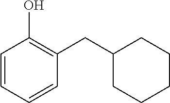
C1=CC=CC(CC2CCCCC2)=C1O
